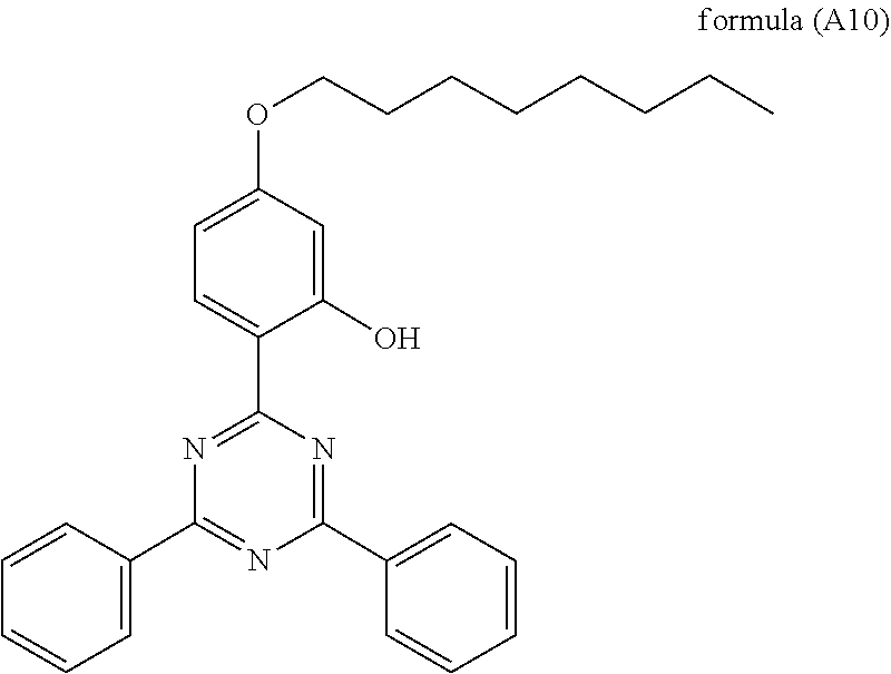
C1=CC=CC=C1C1=NC(C2=CC=C(OCCCCCCCC)C=C2O)=NC(C2=CC=CC=C2)=N1
